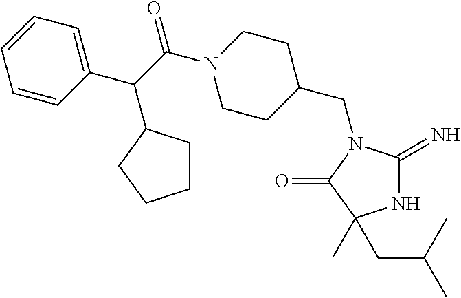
N1C(=N)N(CC2CCN(C(C(C3=CC=CC=C3)C3CCCC3)=O)CC2)C(=O)C1(CC(C)C)C
